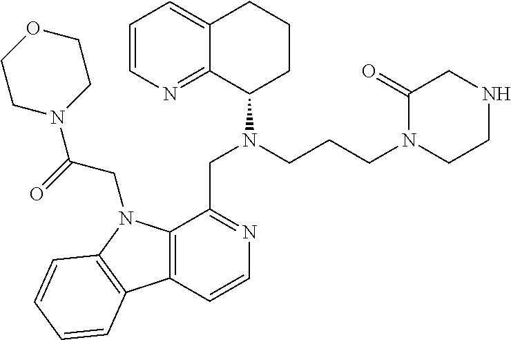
C1=CN=C2C(=C1)CCCC2N(CCCN1CCNCC1=O)CC1=NC=CC2=C1N(CC(N1CCOCC1)=O)C1=C2C=CC=C1
